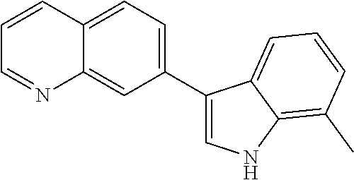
C1(C2=CNC3=C(C)C=CC=C23)=CC=C2C(=C1)N=CC=C2
